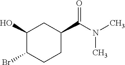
C1(O)C(Br)CCC(C(N(C)C)=O)C1
